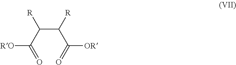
C(C(=O)[RO])(C(C(=O)[OR])[R])[R]
